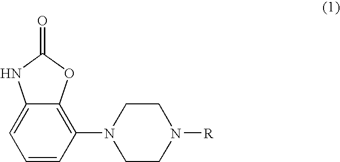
C1=CC(N2CCN([R])CC2)=C2C(=C1)NC(=O)O2
